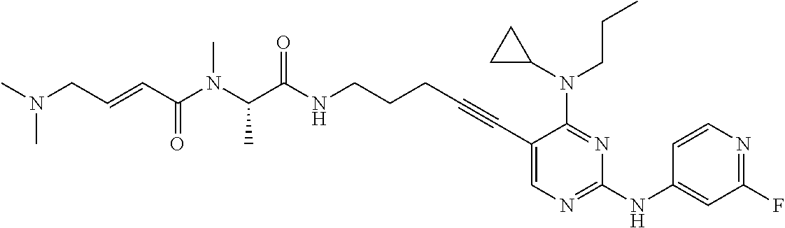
C(NCCCC#CC1=CN=C(NC2=CC(F)=NC=C2)N=C1N(CCC)C1CC1)(=O)C(N(C)C(C=CCN(C)C)=O)C
